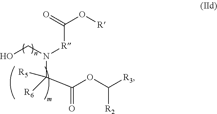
N(C([R5])(C(OC([R2])[R3])=O)[R6])(CO)[R]C(O[R])=O
